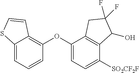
C12=CC=CC(OC3=CC=C([SO2CF2F])C4=C3CC(F)(F)C4O)=C1C=CS2
